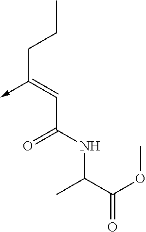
C(C(NC(C(=O)OC)C)=O)=C(CCC)->C
